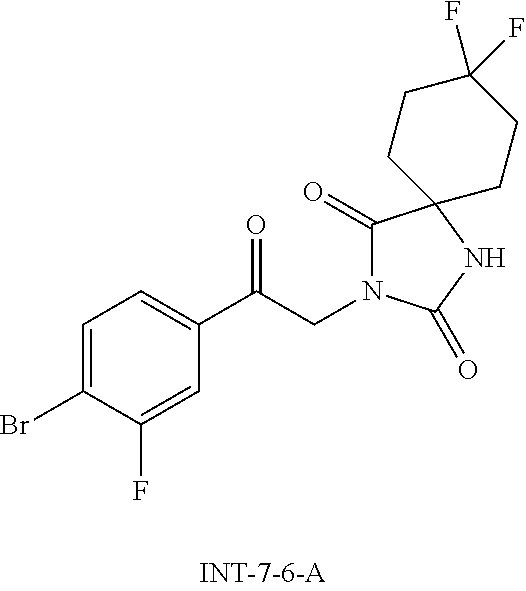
C1=C(Br)C(F)=CC(C(CN2C(=O)C3(NC2=O)CCC(F)(F)CC3)=O)=C1
